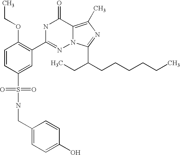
C1=CC(S(NCC2=CC=C(O)C=C2)(=O)=O)=CC(C2=NN3C(=C(C)N=C3C(CCCCCC)CC)C(=O)N2)=C1OCC
